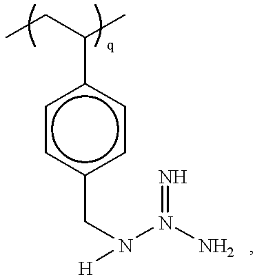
c1cc(CN(N([NH2   ])=N)[H])ccc1C(CC)C
